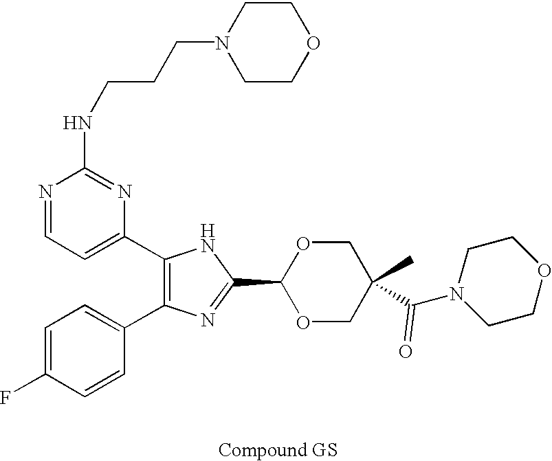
C1(C2=CC=NC(NCCCN3CCOCC3)=N2)=C(C2=CC=C(F)C=C2)N=C(C2OCC(C(N3CCOCC3)=O)(C)CO2)N1
